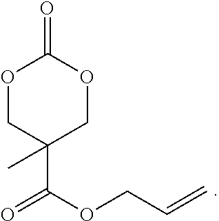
O1CC(C(=O)OCC=C)(C)COC1=O
